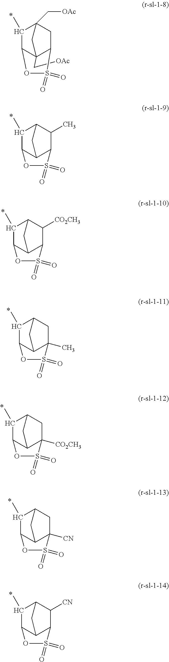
C(C12C3C(C)C(C[OAc])(CC1S(=O)(=O)O3)C2)[OAc].C1(C)C2C3C(C(C)C1C3)S(=O)(=O)O2.C1(C)C2C3C(C([CO2CH3])C1C3)S(=O)(=O)O2.C1(C)C2C3C(C)(CC1C3)S(=O)(=O)O2.C1(C)C2C3C([CO2CH3])(CC1C3)S(=O)(=O)O2.C1(C)C2C3C([CN])(CC1C3)S(=O)(=O)O2.C1(C)C2C3C(C([CN])C1C3)S(=O)(=O)O2
